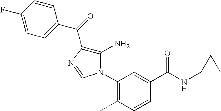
C1=CC(F)=CC=C1C(=O)C1=C(N)N(C2=C(C)C=CC(C(=O)NC3CC3)=C2)C=N1
